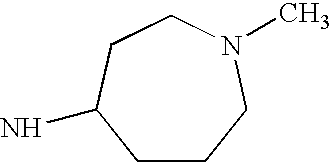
C1CCN(C)CCC1N
